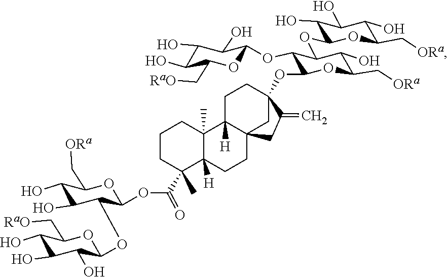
C1(O)C(OC2C(O)C(O)C(O)C(C[RaO])O2)C(OC(C2(C)CCCC3(C)C4([H])CCC5(OC6C(OC7C(O)C(O)C(O)C(C[RaO])O7)C(OC7C(O)C(O)C(O)C(C[ORa])O7)C(O)C(C[ORa])O6)C(=C)CC4(CCC23[H])C5)=O)OC(C[ORa])C1O
